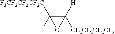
C1([H])([CF2CF2CF2CF3])C([F3CF2CF2CF2C])([H])O1
